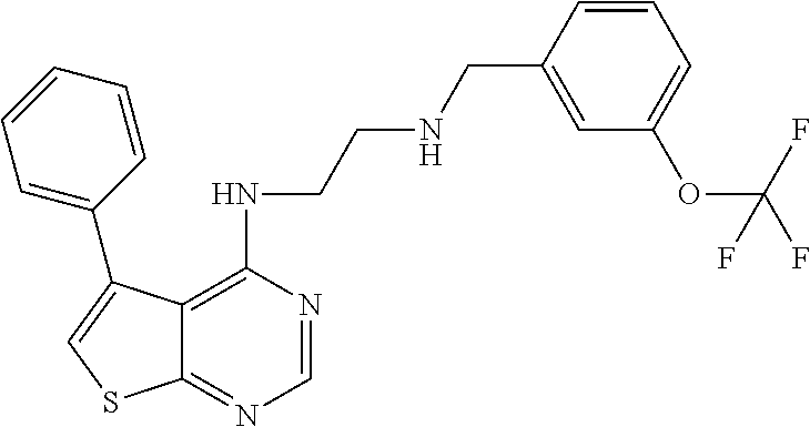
C12=C(NCCNCC3=CC(OC(F)(F)F)=CC=C3)N=CN=C1SC=C2C1=CC=CC=C1
